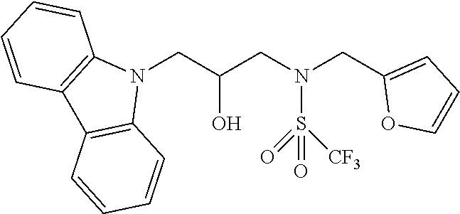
N1(CC(CN(CC2=CC=CO2)S(=O)(=O)[CF3])O)C2=C(C3=C1C=CC=C3)C=CC=C2
